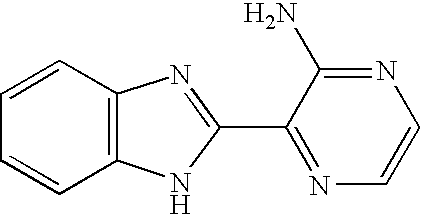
C1=CC2=C(C=C1)NC(C1=NC=CN=C1N)=N2
